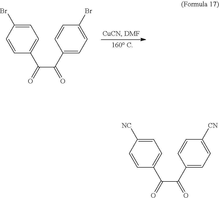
C1=C(Br)C=CC(C(C(=O)C2=CC=C(Br)C=C2)=O)=C1.C1=C([NC])C=CC(C(C(=O)C2=CC=C([CN])C=C2)=O)=C1
